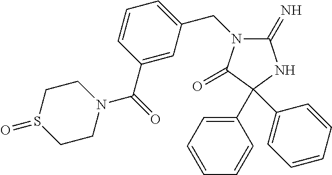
C1(C2(C3=CC=CC=C3)C(=O)N(CC3=CC=CC(C(=O)N4CCS(=O)CC4)=C3)C(=N)N2)=CC=CC=C1
